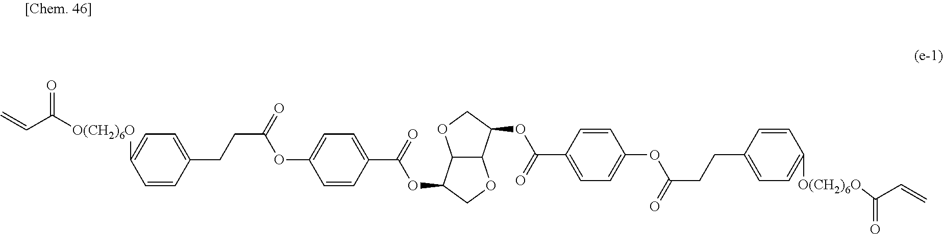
C12C(C(OC(C3=CC=C(OC(CCC4=CC=C([O(CH2)6O]C(C=C)=O)C=C4)=O)C=C3)=O)CO1)OCC2OC(C1=CC=C(OC(CCC2=CC=C([O(CH2)6O]C(C=C)=O)C=C2)=O)C=C1)=O
